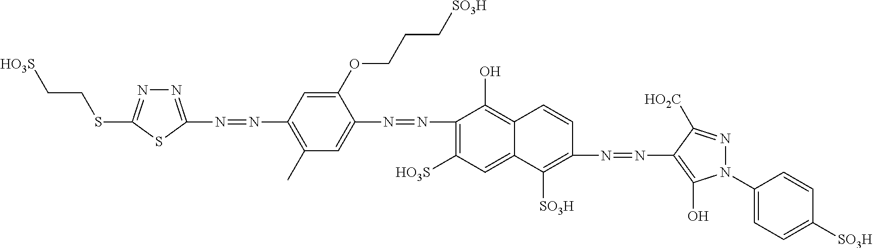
N1=C(N=NC2=C(C)C=C(N=NC3=C([HO3S])C=C4C(=C3O)C=CC(N=NC3=C(O)N(C5=CC=C([SO3H])C=C5)N=C3[HO2C])=C4[SO3H])C(OCCC[SO3H])=C2)SC(SCC[HO3S])=N1
